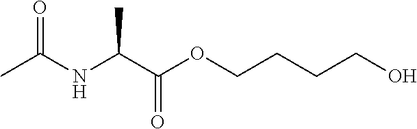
N(C(C(OCCCCO)=O)C)C(C)=O
